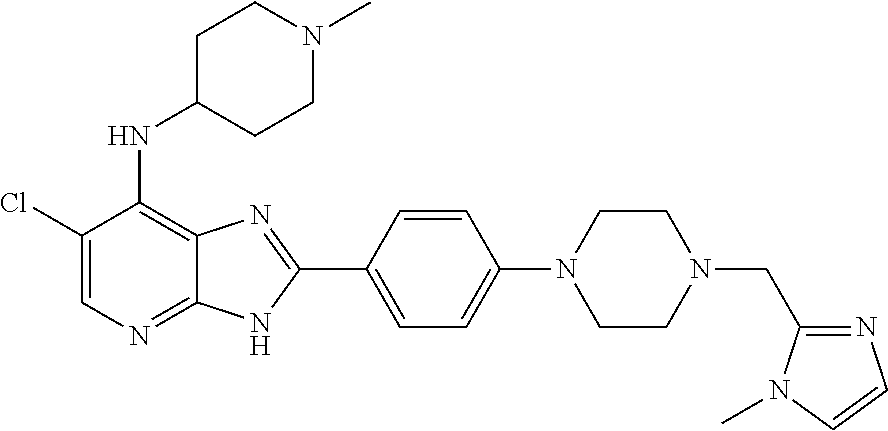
C1(Cl)=CN=C2C(=C1NC1CCN(C)CC1)N=C(C1=CC=C(N3CCN(CC4=NC=CN4C)CC3)C=C1)N2
